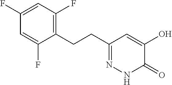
C1(F)=CC(F)=C(CCC2=NNC(=O)C(O)=C2)C(F)=C1
